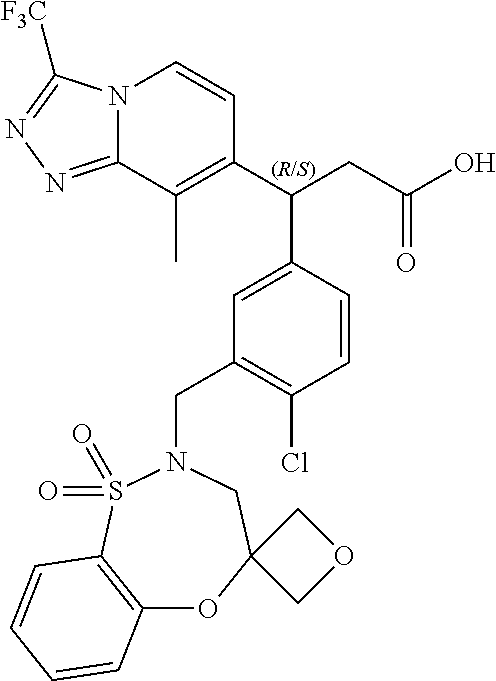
N12C(=NN=C1[F3C])C(C)=C(C(CC(O)=O)C1=CC(CN3S(=O)(=O)C4=C(OC5(C3)COC5)C=CC=C4)=C(Cl)C=C1)C=C2
